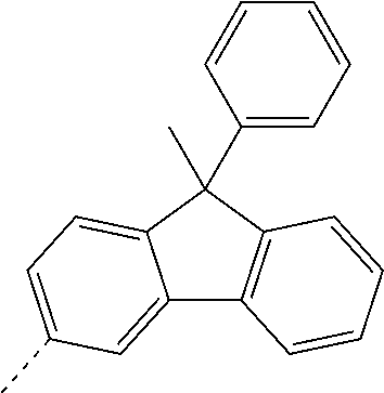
C12=CC(C)=CC=C1C(C1=CC=CC=C1)(C)C1=C2C=CC=C1
